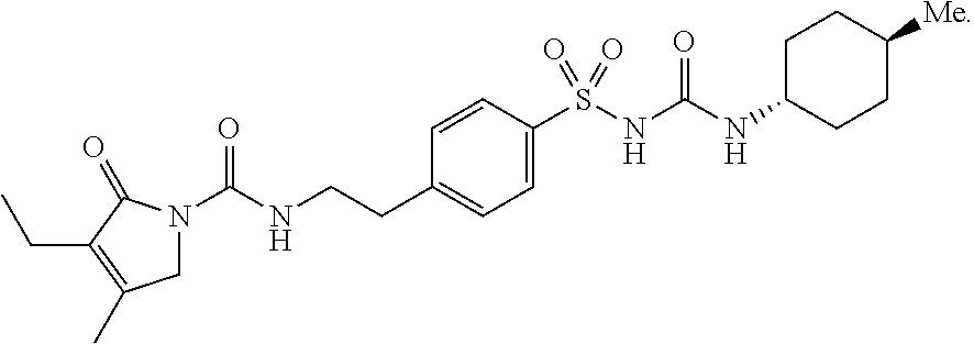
C1=CC(S(NC(NC2CCC([Me])CC2)=O)(=O)=O)=CC=C1CCNC(N1CC(C)=C(CC)C1=O)=O
